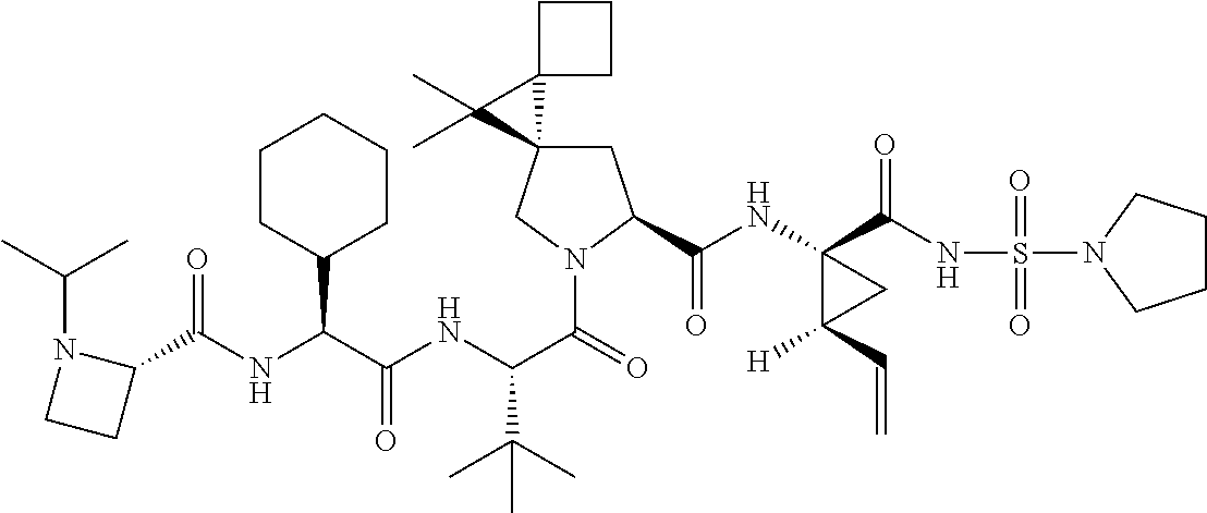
C(C(NC(C(=O)N1CC2(CC1C(=O)NC1(C(=O)NS(=O)(=O)N3CCCC3)C([H])(C=C)C1)C1(C2(C)C)CCC1)C(C)(C)C)=O)(C1CCCCC1)NC(=O)C1N(C(C)C)CC1
